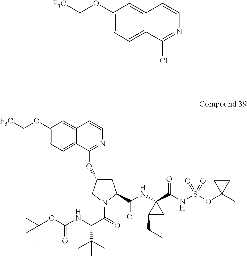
C12=CC=C(OC[F3C])C=C1C=CN=C2OC1CC(C(NC2(C(NS(=O)(=O)OC3(C)CC3)=O)C(CC)C2)=O)N(C(=O)C(NC(OC(C)(C)C)=O)C(C)(C)C)C1.C1(OC[F3C])=CC=C2C(=C1)C=CN=C2Cl
